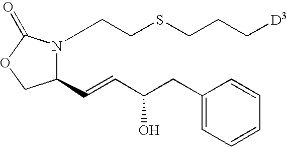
C(SCCN1C(C=CC(CC2=CC=CC=C2)O)COC1=O)CC[D3]
